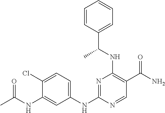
C1=C(Cl)C(NC(=O)C)=CC(NC2=NC(NC(C3=CC=CC=C3)C)=C(C(N)=O)C=N2)=C1
